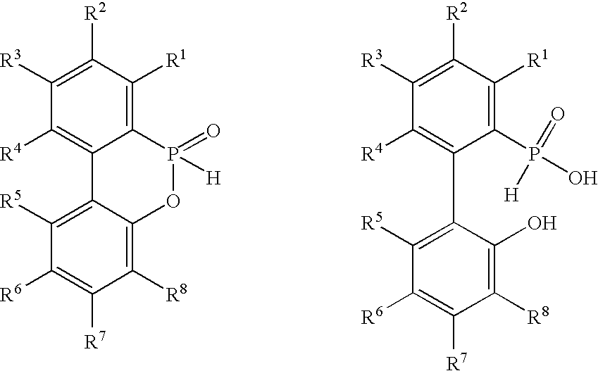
C12=C([R1])C([R2])=C([R3])C([R4])=C1C1=C([R5])C([R6])=C([R7])C([R8])=C1OP2(=O)[H].C1(P(=O)(O)[H])=C([R1])C([R2])=C([R3])C([R4])=C1C1=C([R5])C([R6])=C([R7])C([R8])=C1O
